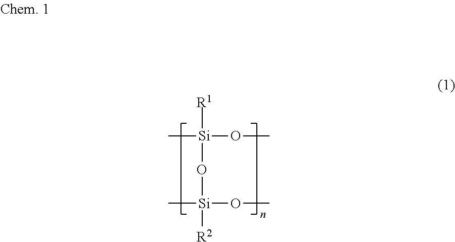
C[Si]([R1])(OC)O[Si](C)([R2])OC
